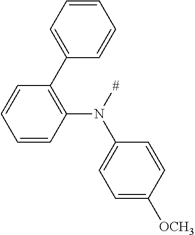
C1=CC=CC(C2=C(N(C3=CC=C([OCH3])C=C3)[#])C=CC=C2)=C1
